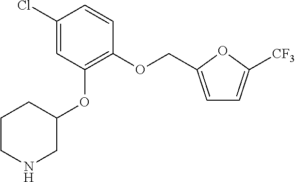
C1(Cl)=CC(OC2CCCNC2)=C(OCC2=CC=C([CF3])O2)C=C1
